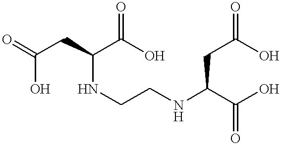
O=C(CC(C(O)=O)NCCNC(C(O)=O)CC(O)=O)O
